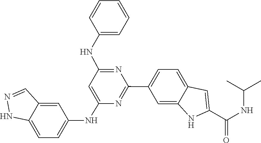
C1(NC2=NC(C3=CC=C4C(=C3)NC(C(NC(C)C)=O)=C4)=NC(NC3=CC=C4C(=C3)C=NN4)=C2)=CC=CC=C1
